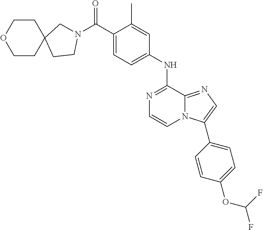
C1(C)=CC(NC2=NC=CN3C2=NC=C3C2=CC=C(OC(F)F)C=C2)=CC=C1C(N1CC2(CC1)CCOCC2)=O
